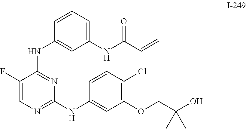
C1(NC(=O)C=C)=CC=CC(NC2=NC(NC3=CC(OCC(O)(C)C)=C(Cl)C=C3)=NC=C2F)=C1
